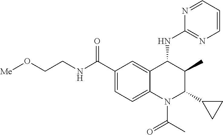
C12=CC(C(NCCO[Me])=O)=CC=C1N(C(C)=O)C(C1CC1)C(C)C2NC1=NC=CC=N1
